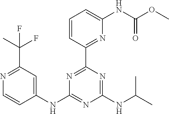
C1=CC(C2=NC(NC3=CC(C(C)(F)F)=NC=C3)=NC(NC(C)C)=N2)=NC(NC(OC)=O)=C1
